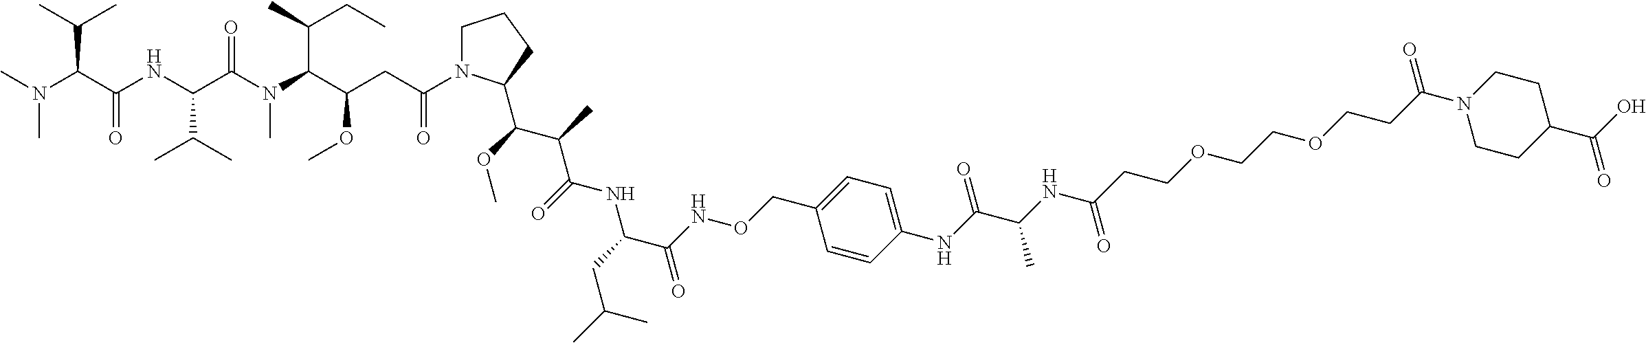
CC(C)CC(NC(C(C)C(OC)C1N(C(CC(C(N(C(C(NC(C(N(C)C)C(C)C)=O)C(C)C)=O)C)C(C)CC)OC)=O)CCC1)=O)C(NOCC1=CC=C(NC(C(NC(CCOCCOCCC(N2CCC(C(O)=O)CC2)=O)=O)C)=O)C=C1)=O
